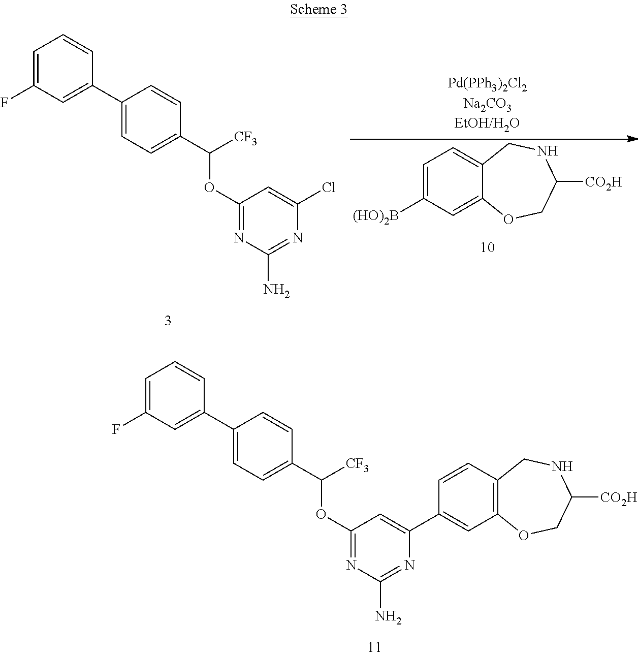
C1=C([(HO)2B])C=C2C(=C1)CNC([CO2H])CO2.C1=C(F)C=C(C2=CC=C(C([CF3])OC3=NC(N)=NC(Cl)=C3)C=C2)C=C1.C1=C(F)C=C(C2=CC=C(C([CF3])OC3=NC(N)=NC(C4=CC5=C(C=C4)CNC([CO2H])CO5)=C3)C=C2)C=C1
